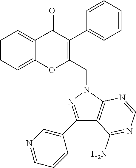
C1=CC=C2C(=C1)OC(CN1C3=C(C(N)=NC=N3)C(C3=CN=CC=C3)=N1)=C(C1=CC=CC=C1)C2=O
